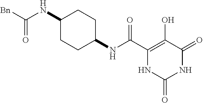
C(C1=C(O)C(=O)NC(=O)N1)(=O)NC1CCC(NC([Bn])=O)CC1
